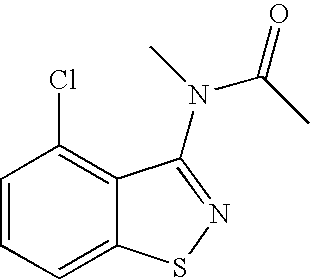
C1=CC=C2C(=C1Cl)C(N(C)C(C)=O)=NS2
